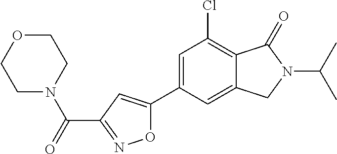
C1=C(C2=CC(C(=O)N3CCOCC3)=NO2)C=C2C(=C1Cl)C(=O)N(C(C)C)C2
